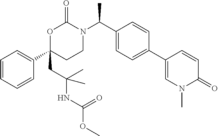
C1=CC=CC(C2(CC(NC(OC)=O)(C)C)CCN(C(C3=CC=C(C4=CN(C)C(=O)C=C4)C=C3)C)C(=O)O2)=C1
